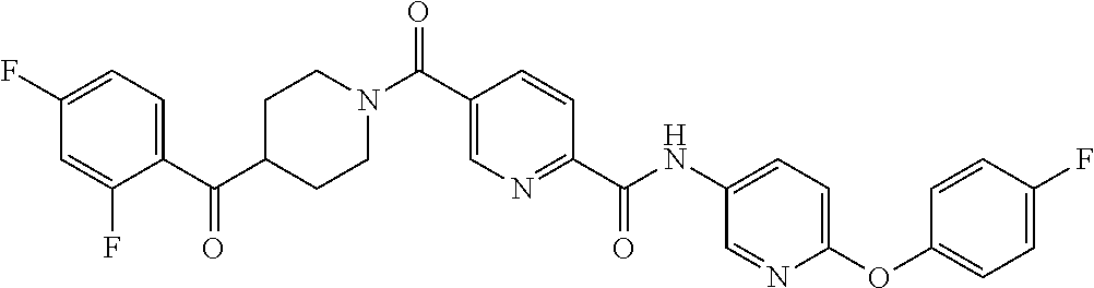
C1CN(C(C2=CN=C(C(=O)NC3=CC=C(OC4=CC=C(F)C=C4)N=C3)C=C2)=O)CCC1C(=O)C1=CC=C(F)C=C1F
